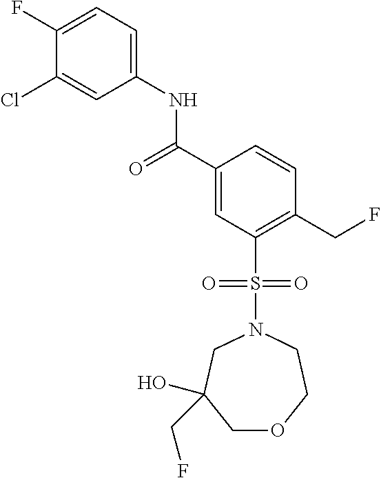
C(C1=CC(S(N2CCOCC(O)(CF)C2)(=O)=O)=C(CF)C=C1)(=O)NC1=CC=C(F)C(Cl)=C1
